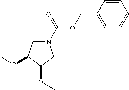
N1(C(OCC2=CC=CC=C2)=O)CC(OC)C(OC)C1
